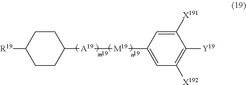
C1CC([A19][M19]C2=CC([X192])=C([Y19])C([X191])=C2)CCC1[R19]
